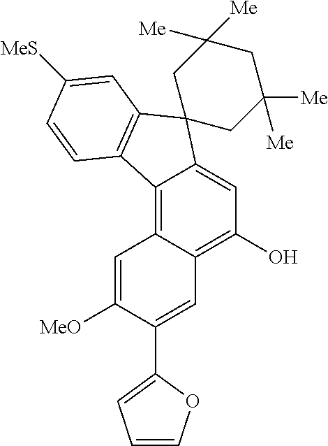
C12=C3C(=C(O)C=C1C1(C4=C2C=CC([MeS])=C4)CC([Me])([Me])CC([Me])([Me])C1)C=C(C1=CC=CO1)C([MeO])=C3
